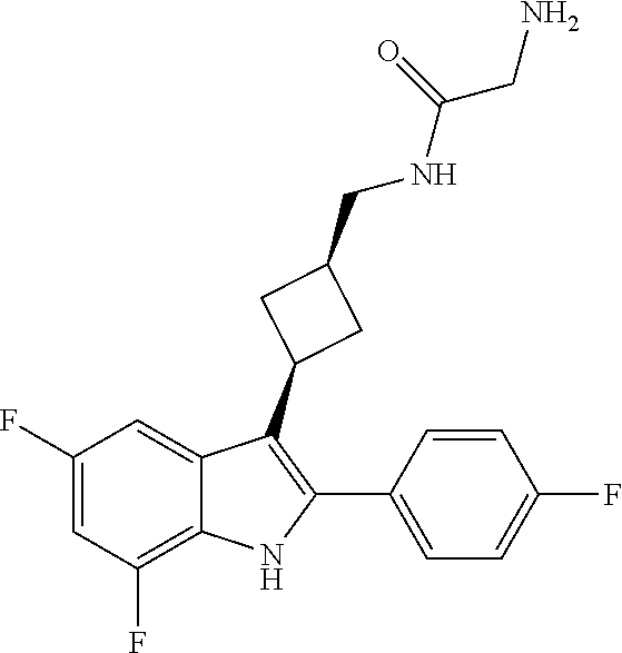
C1=CC(F)=CC=C1C1=C(C2CC(CNC(=O)CN)C2)C2=CC(F)=CC(F)=C2N1
